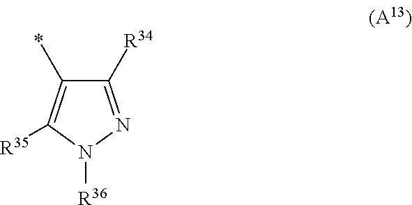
C1(*)=C([R35])N([R36])N=C1[R34]
